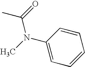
CC(=O)N(C1=CC=CC=C1)C
